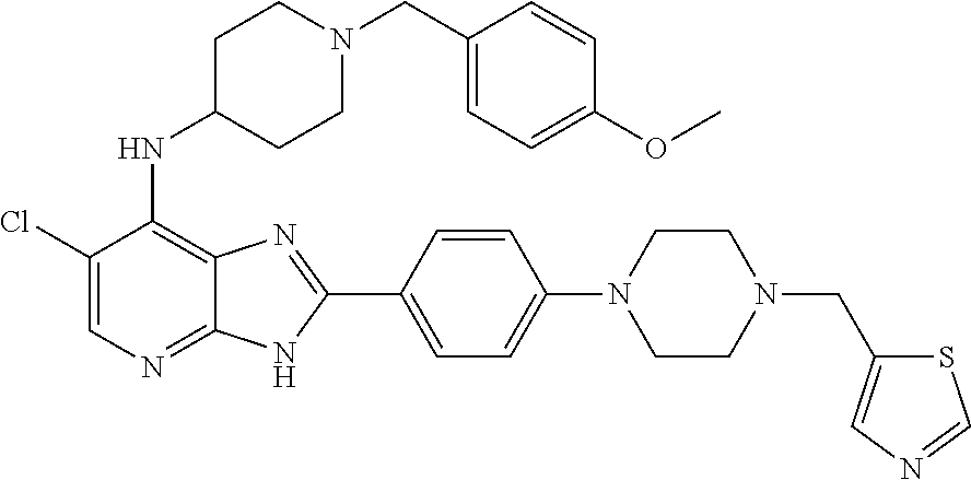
C1(Cl)=CN=C2C(=C1NC1CCN(CC3=CC=C(OC)C=C3)CC1)N=C(C1=CC=C(N3CCN(CC4=CN=CS4)CC3)C=C1)N2
